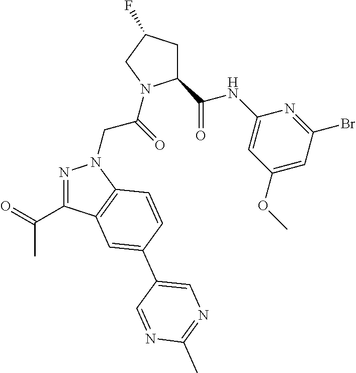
C1(C(NC2=CC(OC)=CC(Br)=N2)=O)CC(F)CN1C(CN1N=C(C(C)=O)C2=C1C=CC(C1=CN=C(C)N=C1)=C2)=O
